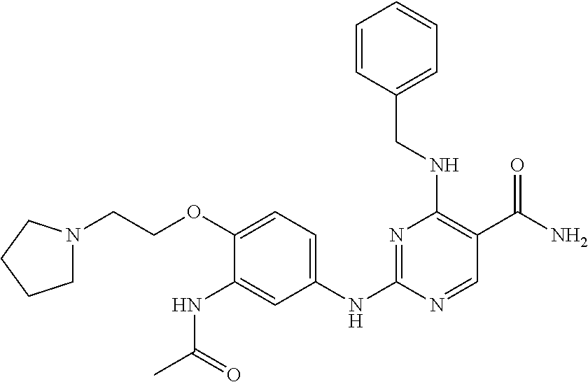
C1(NC(C)=O)=CC(NC2=NC(NCC3=CC=CC=C3)=C(C(N)=O)C=N2)=CC=C1OCCN1CCCC1
